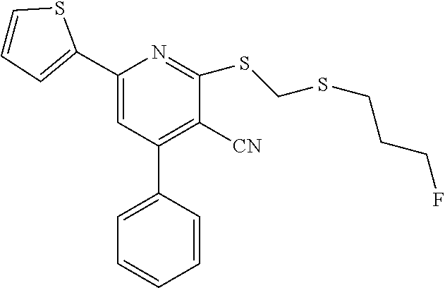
C1(C2=CC=CS2)=CC(C2=CC=CC=C2)=C([CN])C(SCSCCCF)=N1
